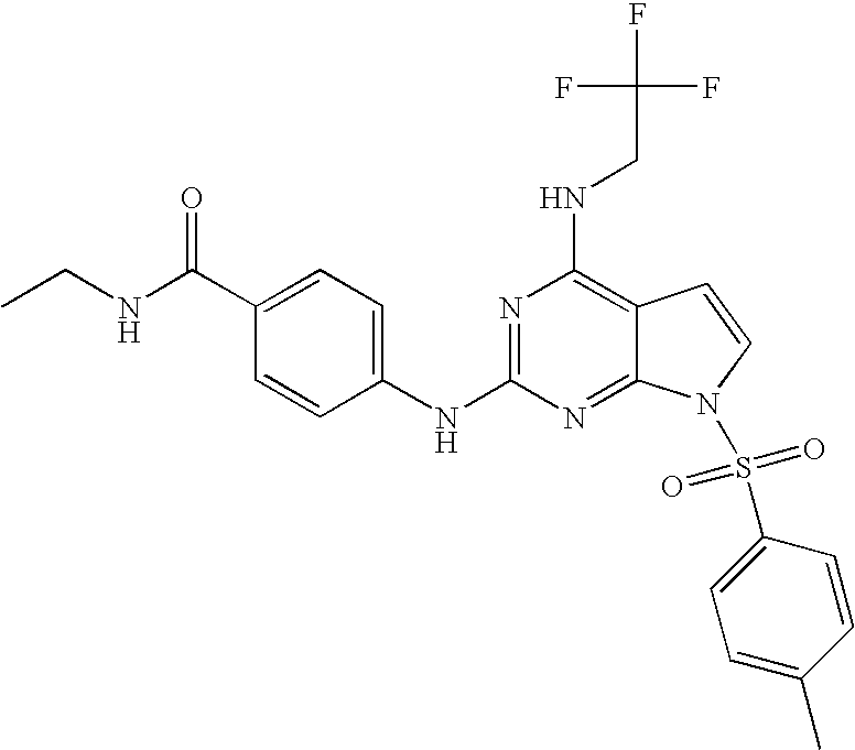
N(C(C1=CC=C(NC2=NC(NCC(F)(F)F)=C3C(=N2)N(S(C2=CC=C(C)C=C2)(=O)=O)C=C3)C=C1)=O)CC
